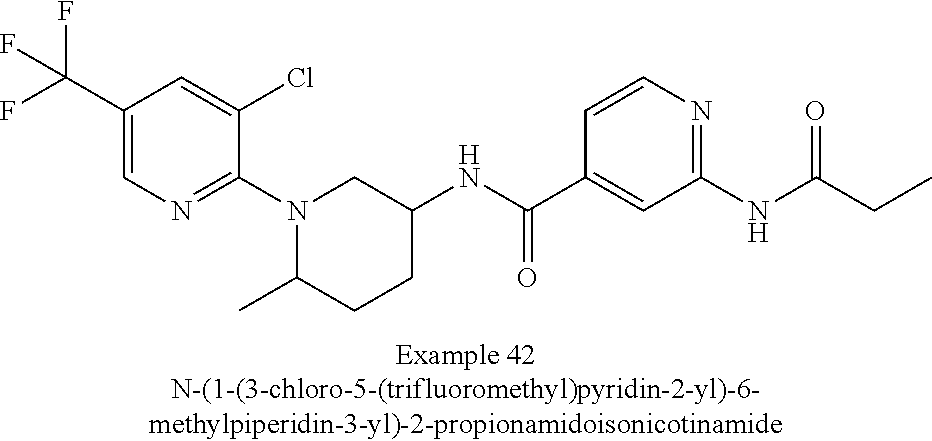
C1(C(F)(F)F)=CN=C(N2C(C)CCC(NC(C3=CC(NC(CC)=O)=NC=C3)=O)C2)C(Cl)=C1
